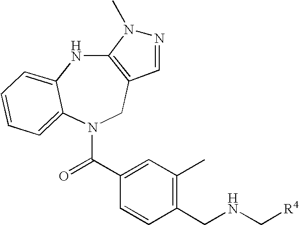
C12=C(CN(C(=O)C3=CC(C)=C(CNC[R4])C=C3)C3=CC=CC=C3N1)C=NN2C
